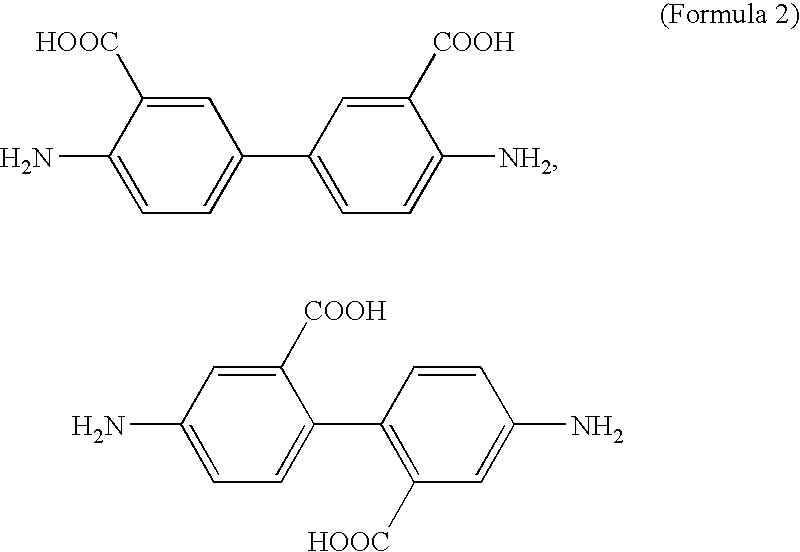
C1=C([HOOC])C(N)=CC=C1C1=CC=C([NH2])C([COOH])=C1.C1([COOH])=CC(N)=CC=C1C1=C([HOOC])C=C(N)C=C1
